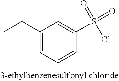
C1(CC)=CC=CC(S(=O)(=O)Cl)=C1
